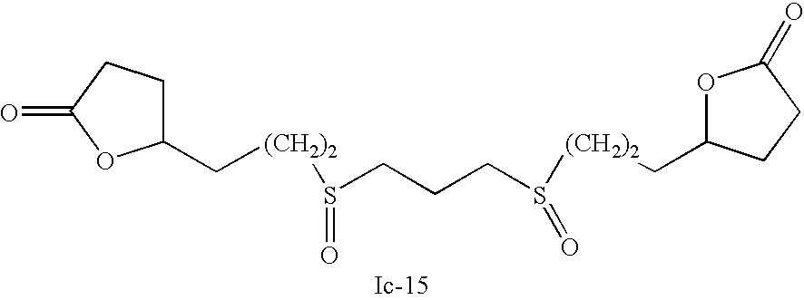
[(CH2)2](S(CCCS([(CH2)2]CC1OC(=O)CC1)=O)=O)CC1CCC(=O)O1
